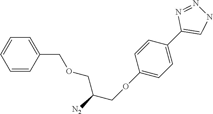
C1=CC(COCC(COC2=CC=C(C3=CNN=N3)C=C2)[N2])=CC=C1
